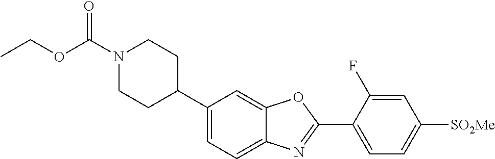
N1(C(OCC)=O)CCC(C2=CC=C3C(=C2)OC(C2=CC=C([SO2Me])C=C2F)=N3)CC1
